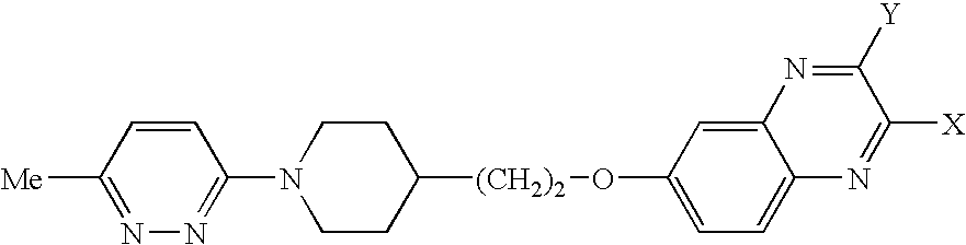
C1([Me])=NN=C(N2CCC([(CH2)2]OC3=CC=C4C(=C3)N=C([Y])C([X])=N4)CC2)C=C1
